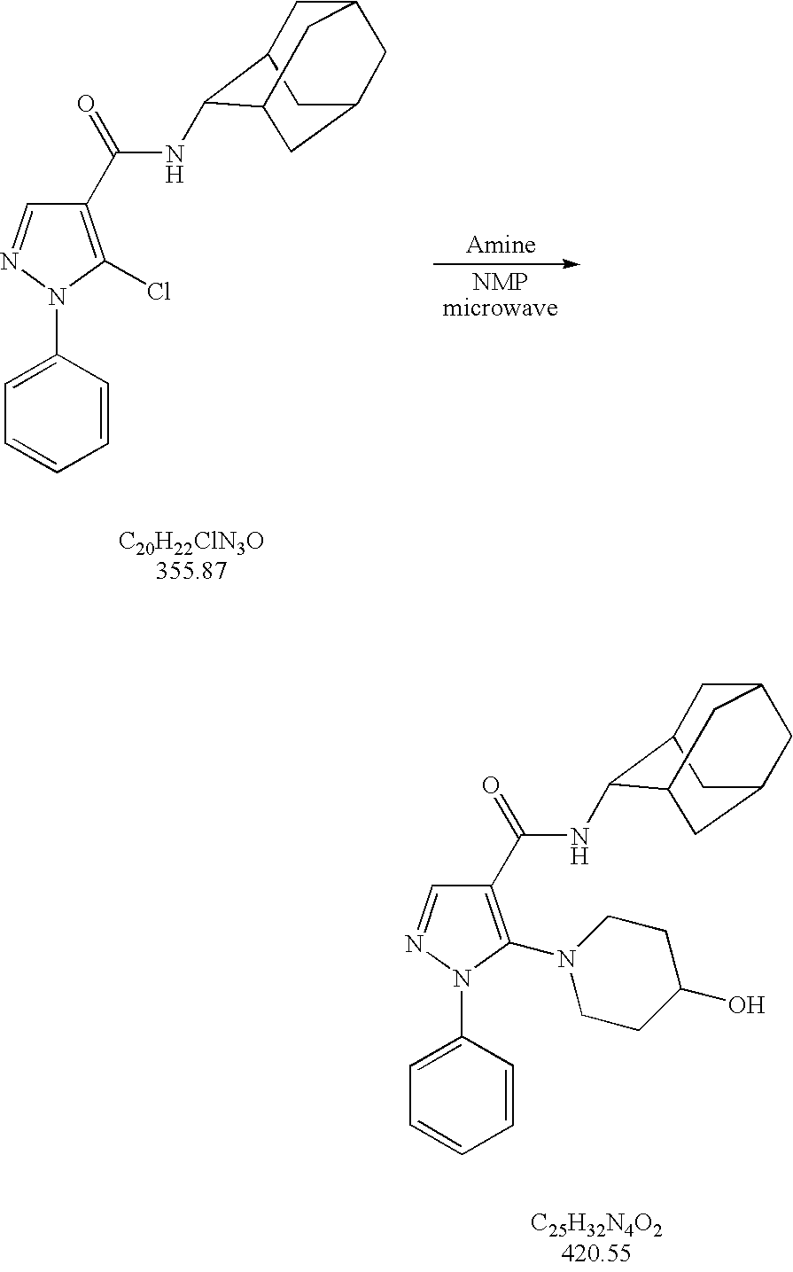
C1=C(N2N=CC(C(=O)NC3C4CC5CC(CC3C5)C4)=C2N2CCC(O)CC2)C=CC=C1.C1=C(N2N=CC(C(=O)NC3C4CC5CC(CC3C5)C4)=C2Cl)C=CC=C1
